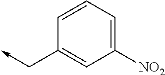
C1([NO2])=CC=CC(C->C)=C1
